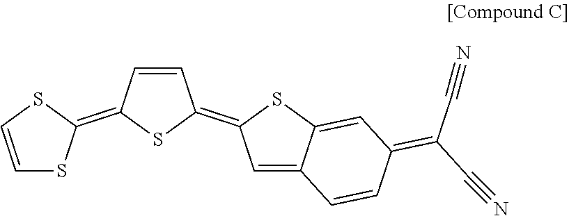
C1=CC(=C2SC=CS2)SC1=C1C=C2C(=CC(=C(C#N)C#N)C=C2)S1
